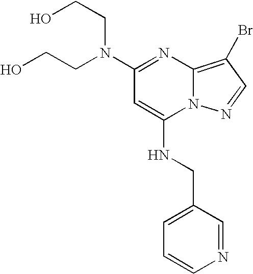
C1(N(CCO)CCO)=NC2=C(Br)C=NN2C(NCC2=CC=CN=C2)=C1
